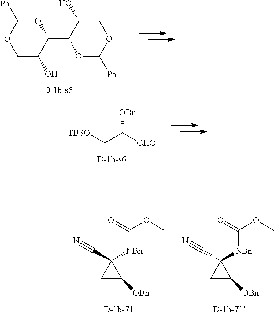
C1C(O)C(C2OC([Ph])OCC2O)OC([Ph])O1.[OBn]C([CHO])C[TBSO].C1C([OBn])C1([NBn]C(OC)=O)C#N.C1C([OBn])C1([NBn]C(OC)=O)C#N
